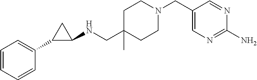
N1=C(N)N=CC(CN2CCC(CNC3C(C4=CC=CC=C4)C3)(C)CC2)=C1
